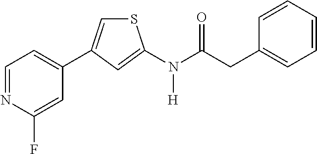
C1=NC(F)=CC(C2=CSC(N(C(CC3=CC=CC=C3)=O)[H])=C2)=C1
